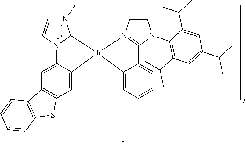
N12C3=CC4=C(C=C3[Ir]3(C1N(C)C=C2)N1=C(N(C2=C(C(C)C)C=C(C(C)C)C=C2C(C)C)C=C1)C1=CC=CC=C13)SC1=C4C=CC=C1.F
